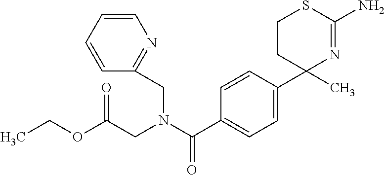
C1=CC=CC(CN(C(=O)C2=CC=C(C3(C)CCSC(N)=N3)C=C2)CC(OCC)=O)=N1
